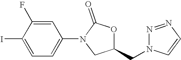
C1(I)=CC=C(N2CC(CN3N=NC=C3)OC2=O)C=C1F
